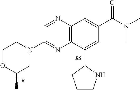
C1OC(C)CN(C2=NC3=C(N=C2)C=C(C(N(C)C)=O)C=C3C2CCCN2)C1.[R]
